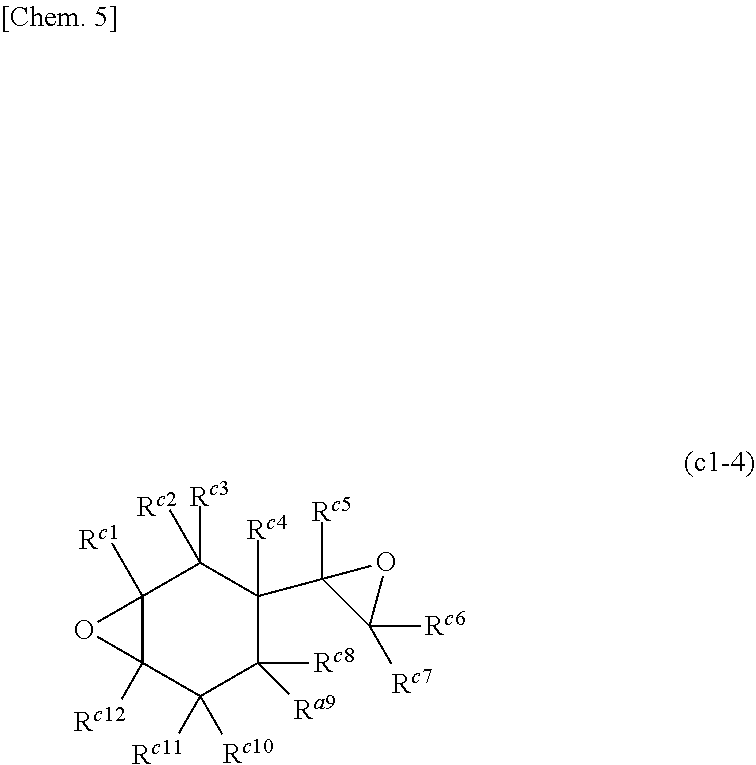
C12([Rc1])C([Rc12])(C([Rc11])([Rc10])C([Rc8])([Ra9])C(C3([Rc5])C([Rc6])([Rc7])O3)([Rc4])C1([Rc3])[Rc2])O2
